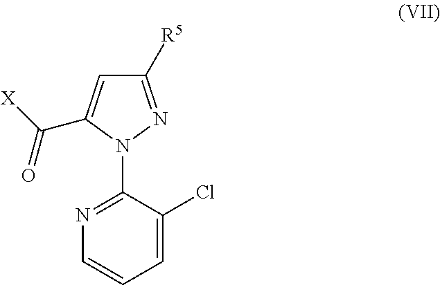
C1([R5])=NN(C2=NC=CC=C2Cl)C(C([X])=O)=C1
